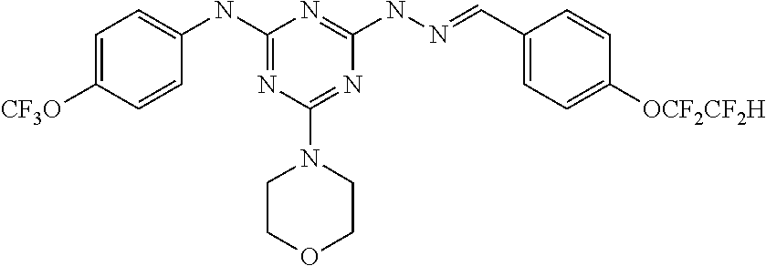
C1=C([CF3O])C=CC(NC2=NC(N3CCOCC3)=NC(NN=CC3=CC=C([OCF2CF2H])C=C3)=N2)=C1
